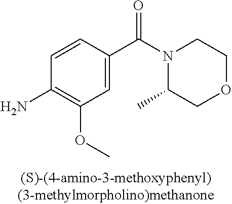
C1=C(C(=O)N2C(C)COCC2)C=CC(N)=C1OC
